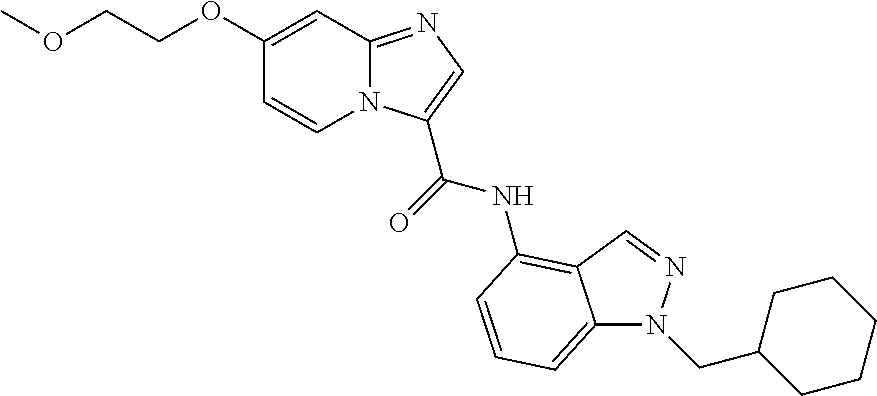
C1(OCCOC)=CC2=NC=C(C(=O)NC3=C4C(=CC=C3)N(CC3CCCCC3)N=C4)N2C=C1
